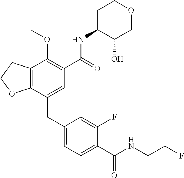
C12=C(CCO1)C(OC)=C(C(NC1C(O)COCC1)=O)C=C2CC1=CC=C(C(NCCF)=O)C(F)=C1
